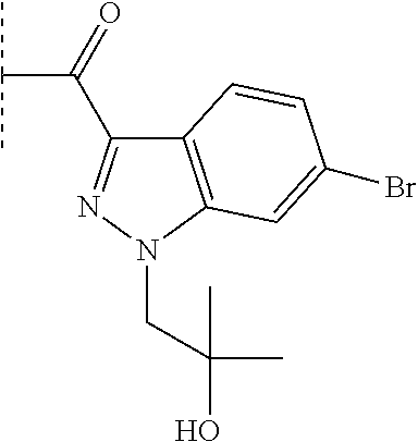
C12=C(N(CC(O)(C)C)N=C1C(=O)C(C)C)C=C(Br)C=C2
